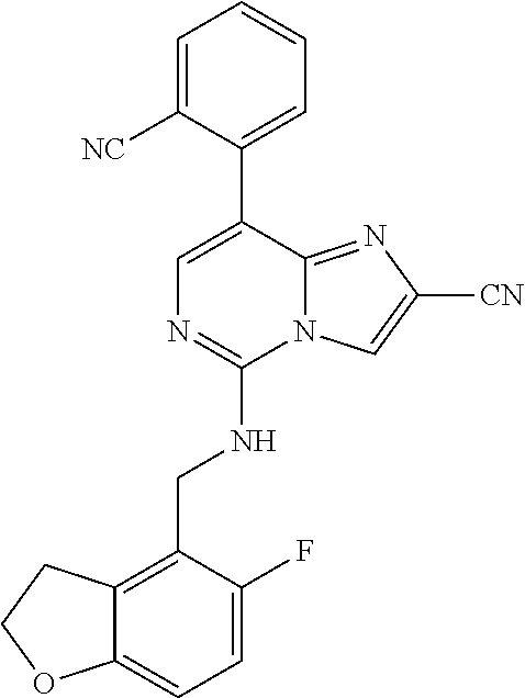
C12=CC=C(F)C(CNC3=NC=C(C4=CC=CC=C4[NC])C4=NC([CN])=CN34)=C1CCO2
